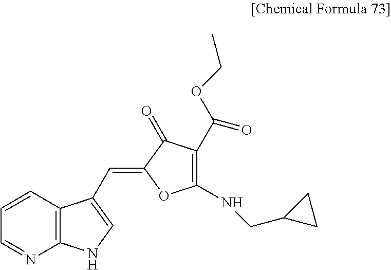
C1(=CC2=CNC3=C2C=CC=N3)OC(NCC2CC2)=C(C(OCC)=O)C1=O
